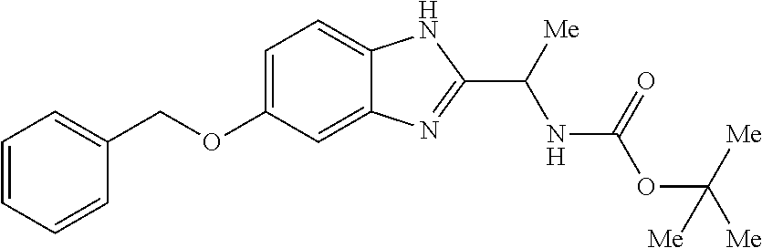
C1=CC=CC(COC2=CC=C3C(=C2)N=C(C([Me])NC(=O)OC([Me])([Me])[Me])N3)=C1
